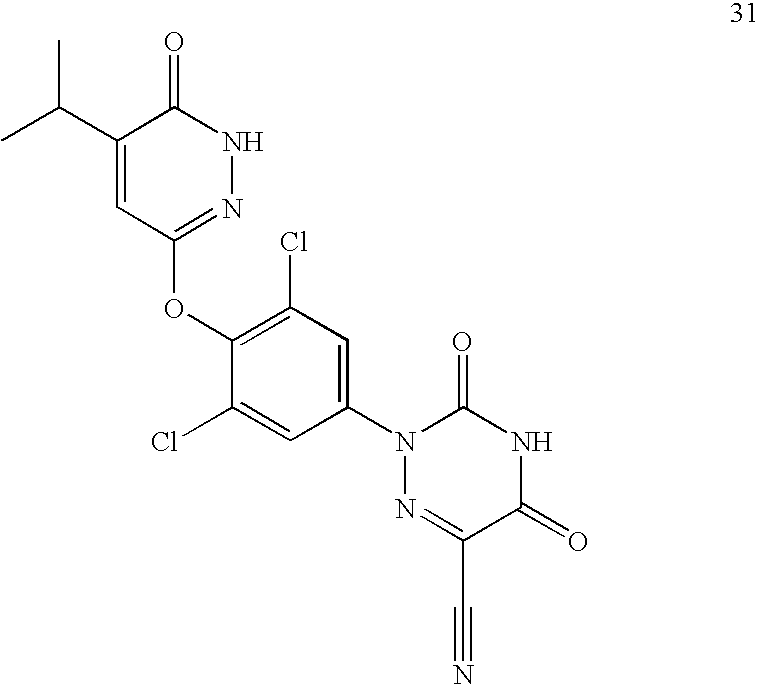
C1(C(C)C)=CC(OC2=C(Cl)C=C(N3N=C(C#N)C(=O)NC3=O)C=C2Cl)=NNC1=O
